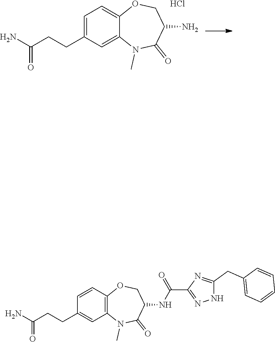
C1=CC(CCC(=O)N)=CC2=C1OCC(NC(=O)C1=NNC(CC3=CC=CC=C3)=N1)C(=O)N2C.C1=C2OCC(N)C(=O)N(C)C2=CC(CCC(=O)N)=C1.Cl
